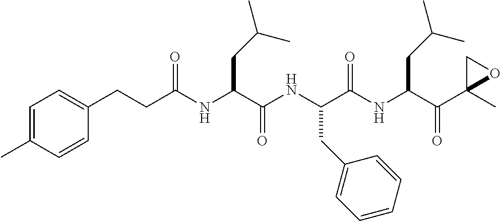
N(C(C(NC(C(NC(C(C1(C)OC1)=O)CC(C)C)=O)CC1=CC=CC=C1)=O)CC(C)C)C(CCC1=CC=C(C)C=C1)=O
